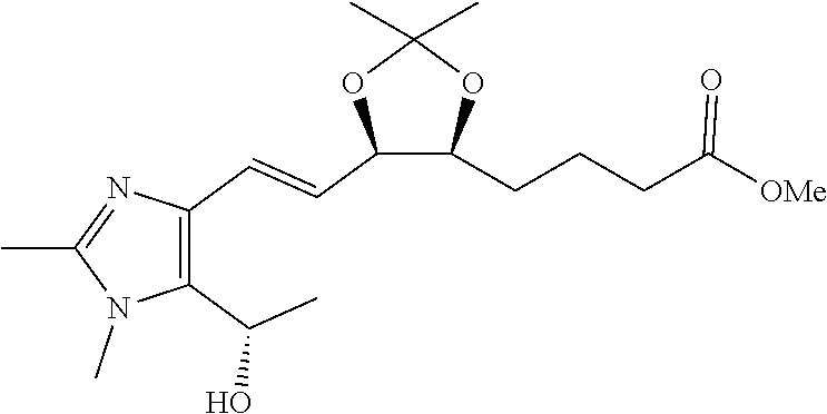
C1(C(C)O)=C(C=CC2C(CCCC([OMe])=O)OC(C)(C)O2)N=C(C)N1C
